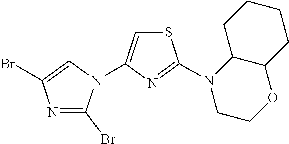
N1=C(Br)N(C2=CSC(N3CCOC4C3CCCC4)=N2)C=C1Br
